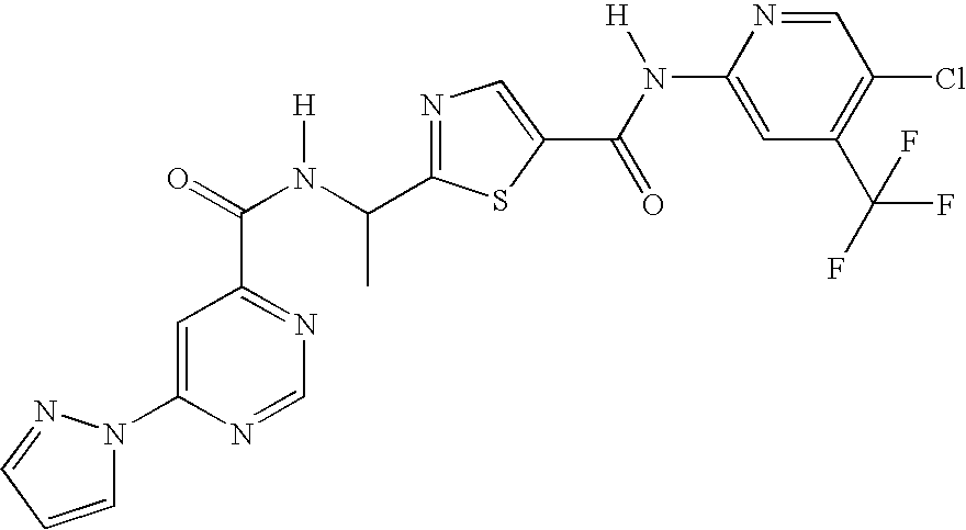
C1=C(N2C=CC=N2)N=CN=C1C(=O)N(C(C1=NC=C(C(N([H])C2=CC(C(F)(F)F)=C(Cl)C=N2)=O)S1)C)[H]
